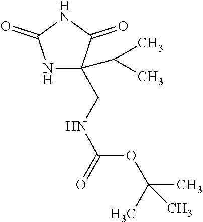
N1C(C(C)C)(CNC(OC(C)(C)C)=O)C(=O)NC1=O
